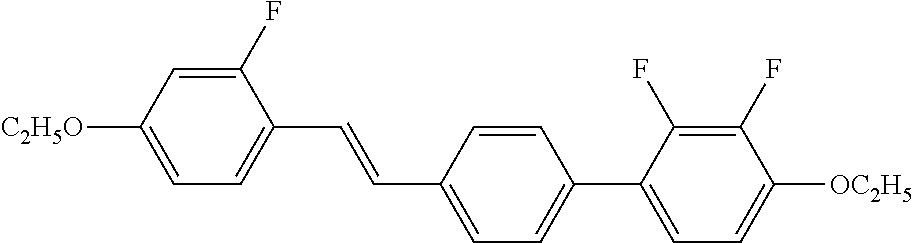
C1(F)=CC([C2H5O])=CC=C1C=CC1=CC=C(C2=CC=C([OC2H5])C(F)=C2F)C=C1
